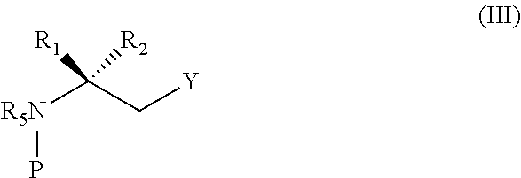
[R5N](C(C[Y])([R1])[R2])P
